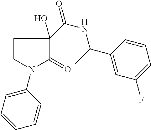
C1CN(C2=CC=CC=C2)C(=O)C1(C(=O)NC(C1=CC(F)=CC=C1)C)O
